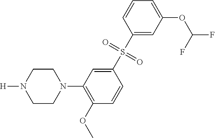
C1CN(C2=C(OC)C=CC(S(=O)(=O)C3=CC(OC(F)F)=CC=C3)=C2)CCN1[H]
